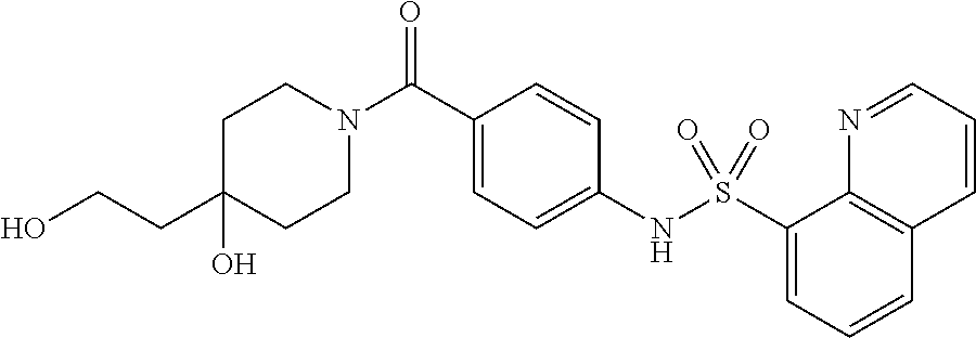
C1(CCO)(O)CCN(C(C2=CC=C(NS(C3=CC=CC4=C3N=CC=C4)(=O)=O)C=C2)=O)CC1
